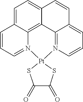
C1=C2C3=C4C(=C1)C=CC1=CC=CN(=C41)[Pt]1(N3=CC=C2)SC(=O)C(=O)S1
